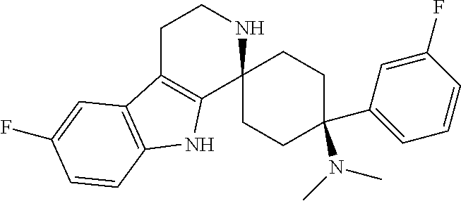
C1C2=C(C3(NC1)CCC(C1=CC=CC(F)=C1)(N(C)C)CC3)NC1=C2C=C(F)C=C1
